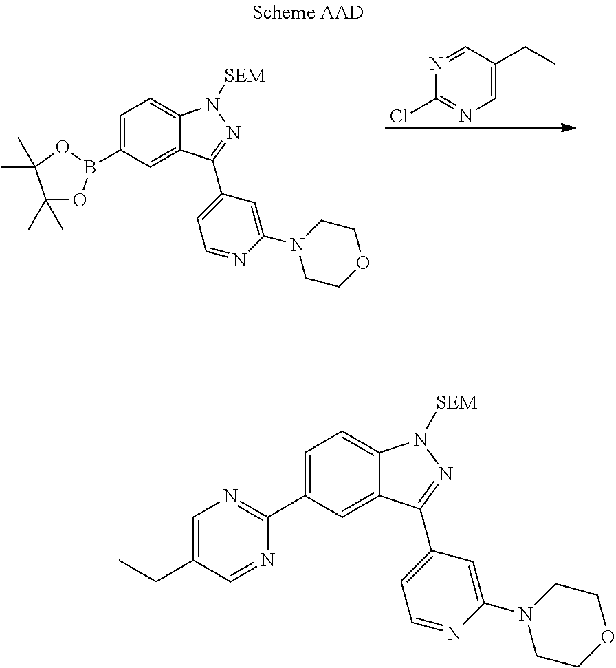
N1=CC(CC)=CN=C1Cl.C1=C(B2OC(C)(C)C(C)(C)O2)C=C2C(=C1)N([SEM])N=C2C1=CC=NC(N2CCOCC2)=C1.C1=C(C2=NC=C(CC)C=N2)C=C2C(=C1)N([SEM])N=C2C1=CC=NC(N2CCOCC2)=C1
